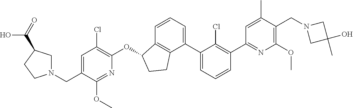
O(C1C2=C(C(C3=CC=CC(C4=NC(OC)=C(CN5CC(O)(C)C5)C(C)=C4)=C3Cl)=CC=C2)CC1)C1=C(Cl)C=C(CN2CC(C(=O)O)CC2)C(OC)=N1
